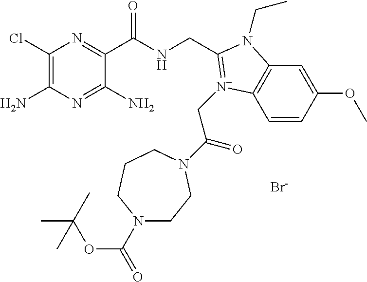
C1(Cl)=C(N)N=C(N)C(C(NCC2=[N+](CC(=O)N3CCN(C(=O)OC(C)(C)C)CCC3)C3=C(C=C(OC)C=C3)N2CC)=O)=N1.[Br-]
